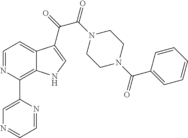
C1=NC(C2=CN=CC=N2)=C2C(=C1)C(C(=O)C(N1CCN(C(C3=CC=CC=C3)=O)CC1)=O)=CN2
